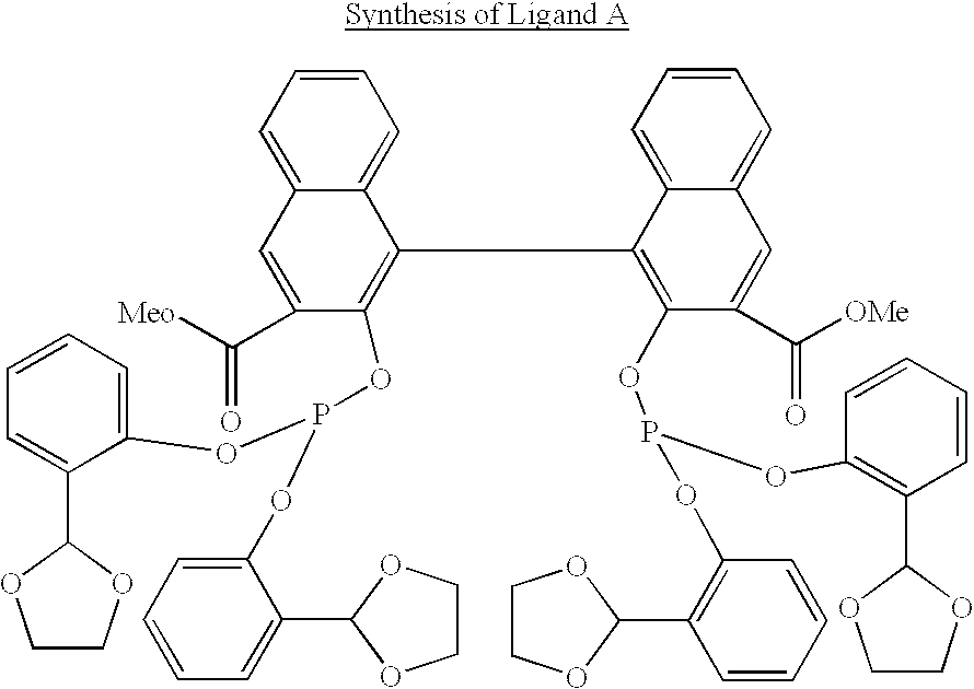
C12=CC=CC=C1C=C(C([Meo])=O)C(OP(OC1=CC=CC=C1C1OCCO1)OC1=CC=CC=C1C1OCCO1)=C2C1=C(OP(OC2=C(C3OCCO3)C=CC=C2)OC2=C(C3OCCO3)C=CC=C2)C(C([OMe])=O)=CC2=CC=CC=C12
